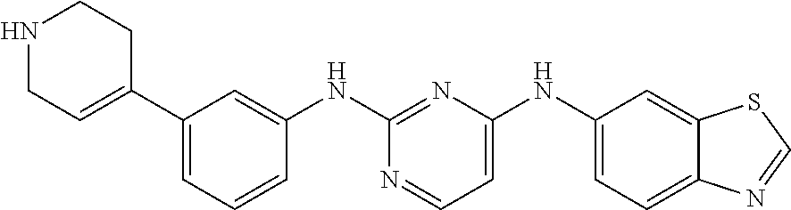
N1CC=C(C2=CC=CC(NC3=NC(NC4=CC=C5C(=C4)SC=N5)=CC=N3)=C2)CC1
